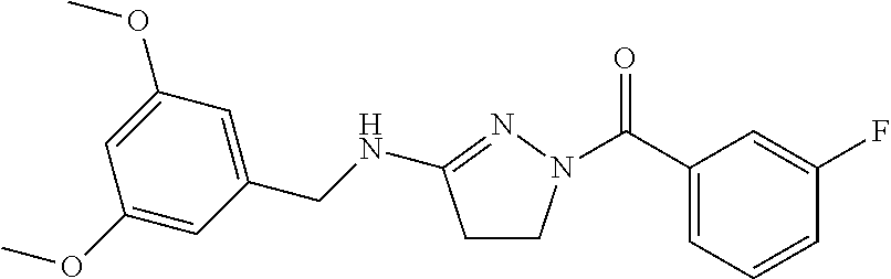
C1(C(=O)N2CCC(NCC3=CC(OC)=CC(OC)=C3)=N2)=CC=CC(F)=C1
